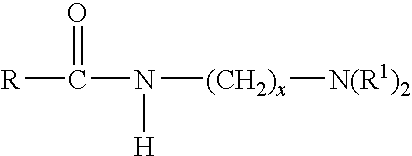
[R]C(=O)N([H])[(CH2)x][N(R1)2]
